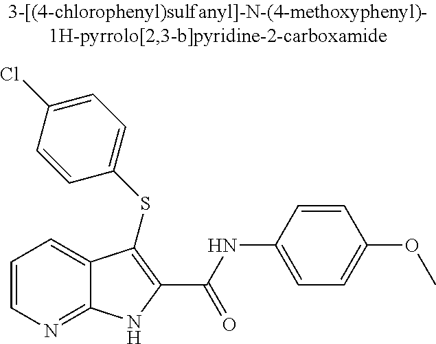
N(C1=CC=C(OC)C=C1)C(C1=C(SC2=CC=C(Cl)C=C2)C2=CC=CN=C2N1)=O
